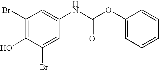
C1(Br)=C(O)C(Br)=CC(NC(OC2=CC=CC=C2)=O)=C1
